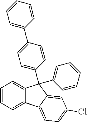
C1=CC=C2C(=C1)C(C1=CC=C(C3=CC=CC=C3)C=C1)(C1=CC=CC=C1)C1=CC(Cl)=CC=C21
